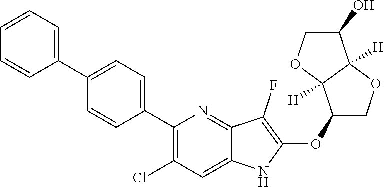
C1(C2=CC=C(C3=CC=CC=C3)C=C2)=C(Cl)C=C2C(=N1)C(F)=C(OC1COC3([H])C1([H])OCC3O)N2
